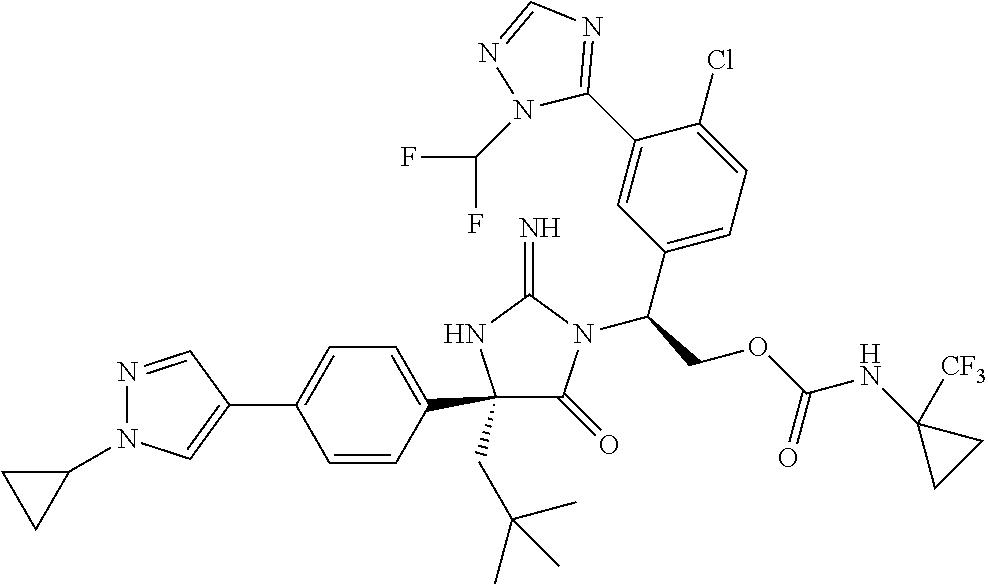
C1(C2=CC=C(C3=CN(C4CC4)N=C3)C=C2)(CC(C)(C)C)C(=O)N(C(COC(NC2([CF3])CC2)=O)C2=CC=C(Cl)C(C3=NC=NN3C(F)F)=C2)C(=N)N1
